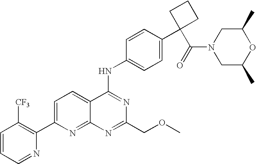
C1=CC=NC(C2=CC=C3C(=N2)N=C(COC)N=C3NC2=CC=C(C3(C(N4CC(C)OC(C)C4)=O)CCC3)C=C2)=C1[CF3]
